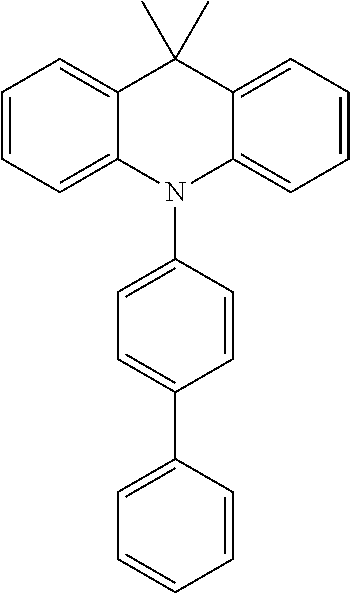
C1=CC=C2C(=C1)C(C)(C)C1=CC=CC=C1N2C1=CC=C(C2=CC=CC=C2)C=C1
